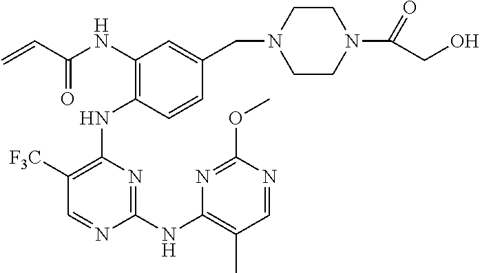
N(C1=C(NC2=C([F3C])C=NC(NC3=C(C)C=NC(OC)=N3)=N2)C=CC(CN2CCN(C(CO)=O)CC2)=C1)C(C=C)=O
